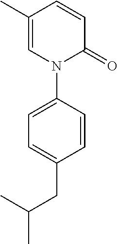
C1=C(C)C=CC(=O)N1C1=CC=C(CC(C)C)C=C1
